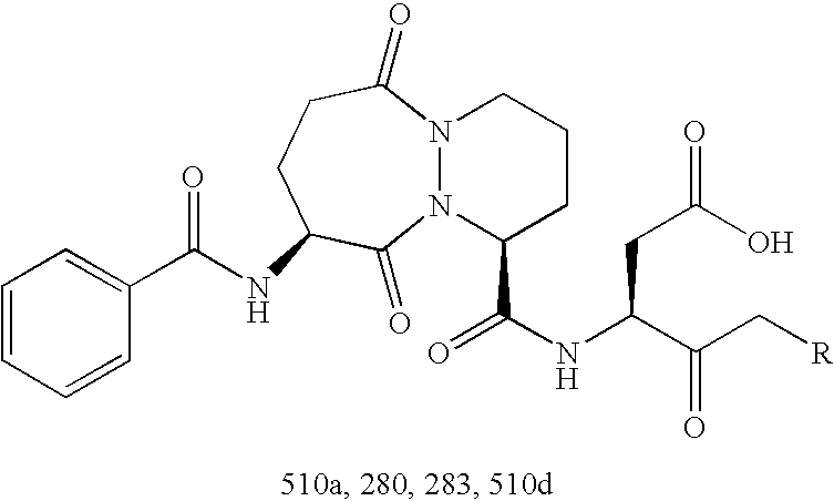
N12N(C(=O)CCC(NC(C3=CC=CC=C3)=O)C1=O)CCCC2C(NC(C(C[R])=O)CC(O)=O)=O
